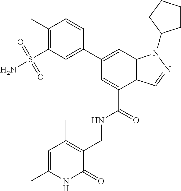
CC1=C(S(=O)(=O)N)C=C(C2=CC3=C(C(C(=O)NCC4=C(C)C=C(C)NC4=O)=C2)C=NN3C2CCCC2)C=C1
